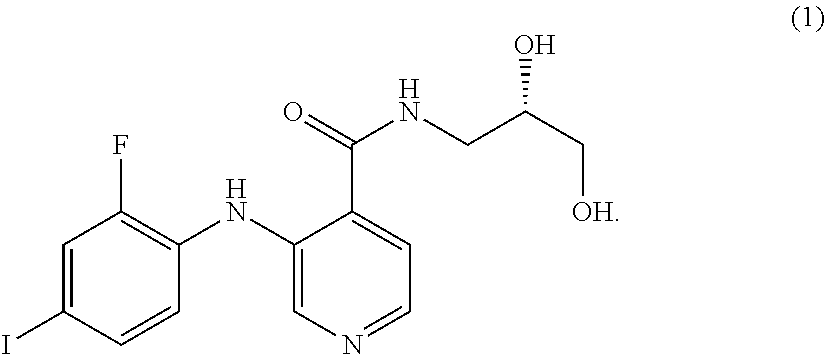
C1=C(I)C=CC(NC2=CN=CC=C2C(=O)NCC(C[OH])O)=C1F
